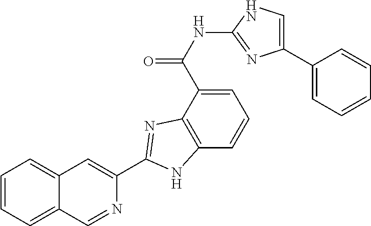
C1=C(C(NC2=NC(C3=CC=CC=C3)=CN2)=O)C2=C(C=C1)NC(C1=CC3=CC=CC=C3C=N1)=N2
